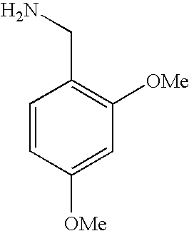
C1([OMe])=C(CN)C=CC([OMe])=C1
